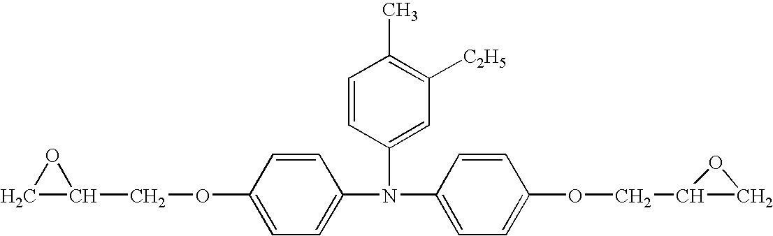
C1C(COC2=CC=C(N(C3=CC=C(OCC4CO4)C=C3)C3=CC([C2H5])=C(C)C=C3)C=C2)O1
